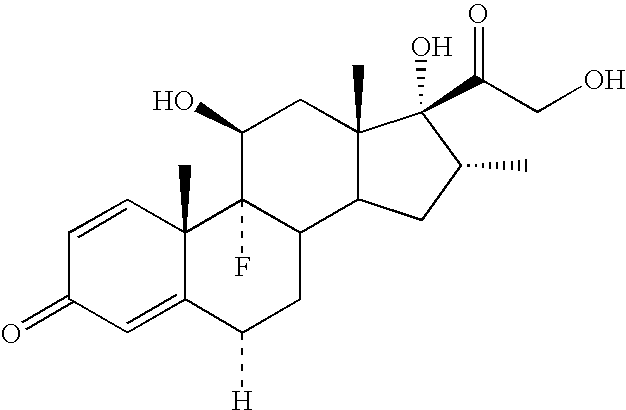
C1=CC2(C)C(=CC1=O)C([H])CC1C2(F)C(O)CC2(C)C1CC(C)C2(C(CO)=O)O
